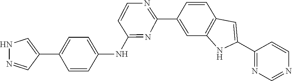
C1=CC2=C(NC(C3=NC=NC=C3)=C2)C=C1C1=NC=CC(NC2=CC=C(C3=CNN=C3)C=C2)=N1
